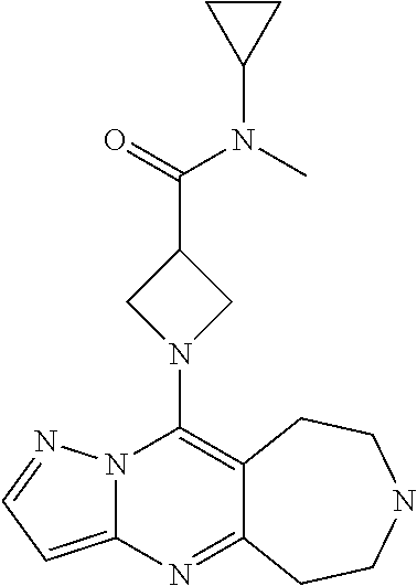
N12C(=CC=N1)N=C1C(=C2N2CC(C(=O)N(C)C3CC3)C2)CCNCC1
